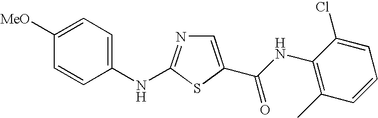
C1=C([MeO])C=CC(NC2=NC=C(C(NC3=C(C)C=CC=C3Cl)=O)S2)=C1
